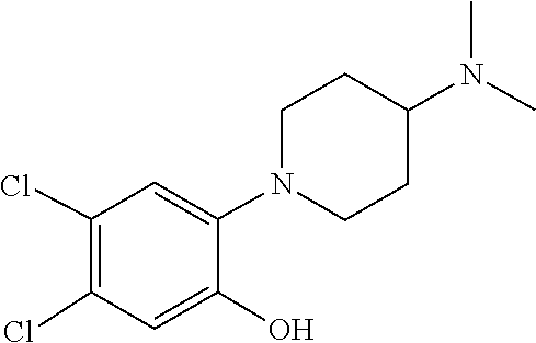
CN(C)C1CCN(C2=CC(Cl)=C(Cl)C=C2O)CC1
